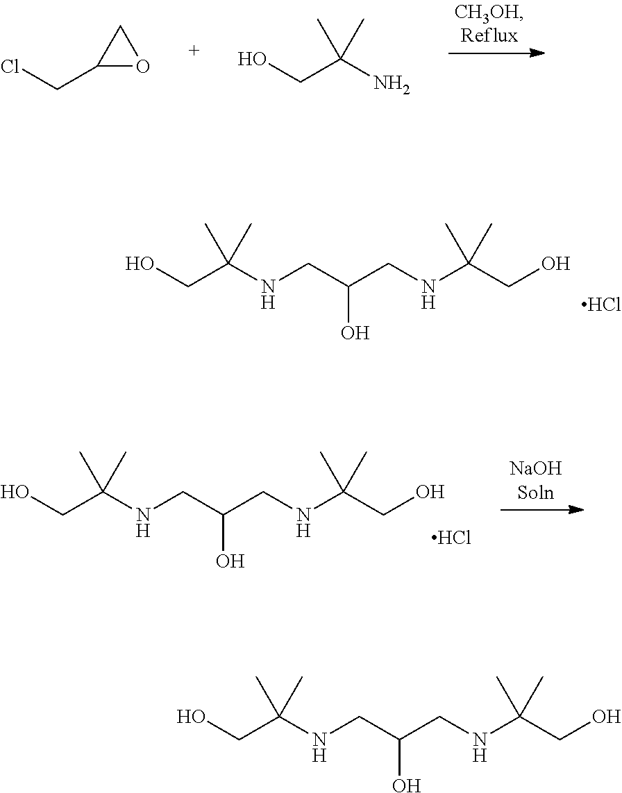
ClCC1OC1.OCC(N)(C)C.OCC(NCC(CNC(CO)(C)C)O)(C)C.Cl.OCC(NCC(CNC(CO)(C)C)O)(C)C.Cl.OCC(NCC(CNC(CO)(C)C)O)(C)C
